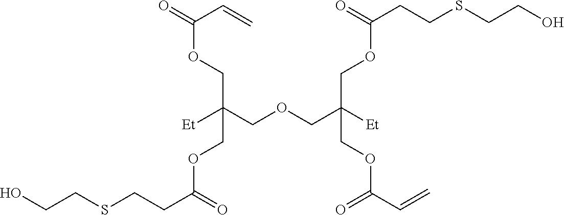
C(COCC([Et])(COC(CCSCCO)=O)COC(C=C)=O)([Et])(COC(=O)C=C)COC(CCSCCO)=O
